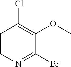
C1=CN=C(Br)C(OC)=C1Cl
